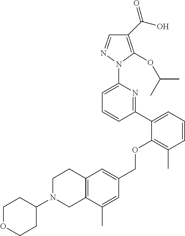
C1(C(O)=O)=C(OC(C)C)N(C2=CC=CC(C3=CC=CC(C)=C3OCC3=CC4=C(C(C)=C3)CN(C3CCOCC3)CC4)=N2)N=C1
